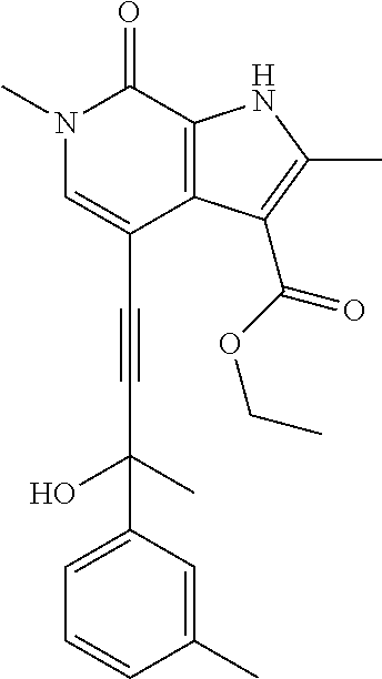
C(C1=CN(C)C(=O)C2=C1C(C(OCC)=O)=C(C)N2)#CC(O)(C)C1=CC=CC(C)=C1
